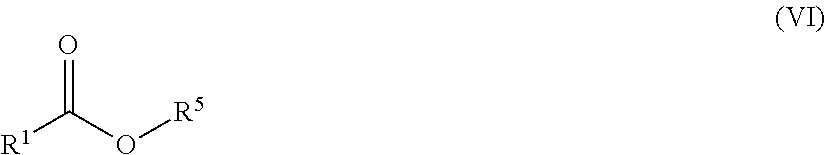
[R1]C(O[R5])=O
